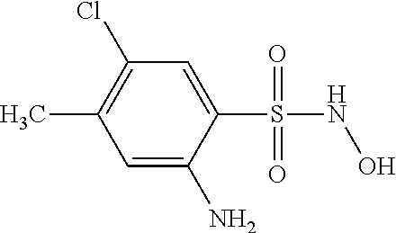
C1=C(N)C(S(NO)(=O)=O)=CC(Cl)=C1C
